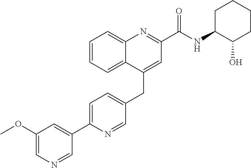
C1=C(C2=CC(OC)=CN=C2)N=CC(CC2=CC(C(NC3C(O)CCCC3)=O)=NC3=CC=CC=C23)=C1
